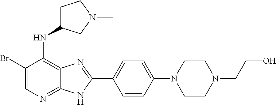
C1(Br)=CN=C2C(=C1NC1CCN(C)C1)N=C(C1=CC=C(N3CCN(CCO)CC3)C=C1)N2
